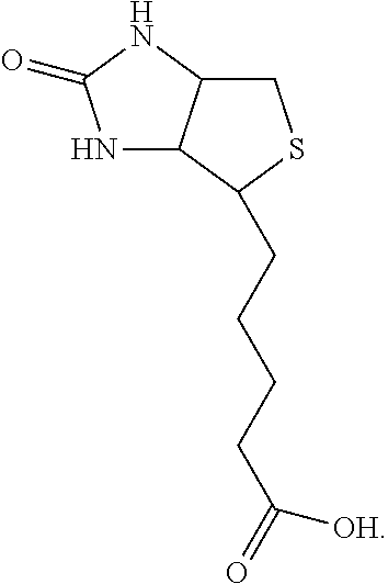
N1C2C(NC1=O)CSC2CCCCC(=O)[OH]
